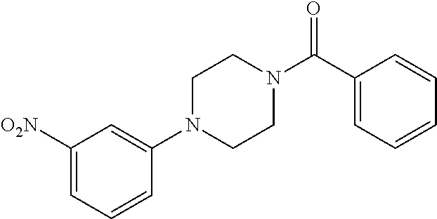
C1N(C2=CC([O2N])=CC=C2)CCN(C(=O)C2=CC=CC=C2)C1
